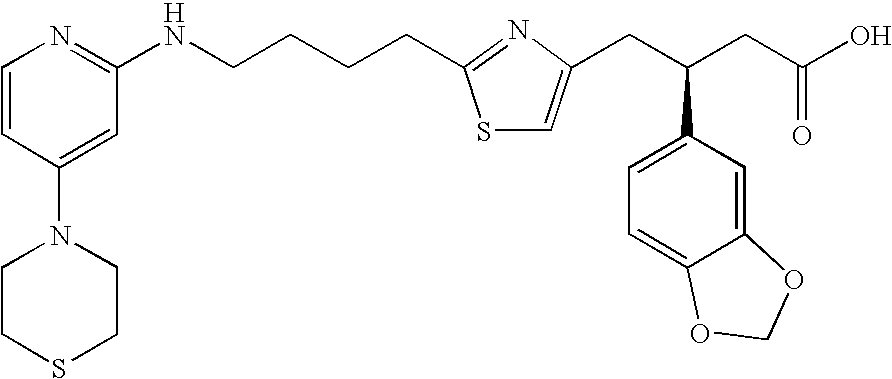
C(CC1=NC(CC(CC(O)=O)C2=CC=C3C(=C2)OCO3)=CS1)CCNC1=NC=CC(N2CCSCC2)=C1
